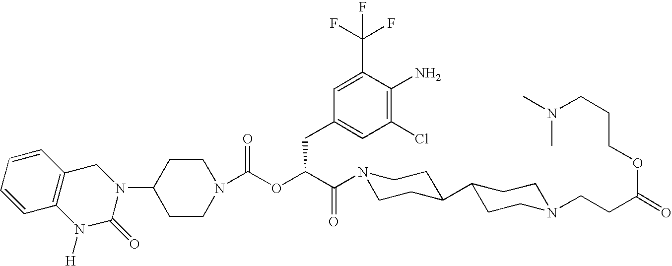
C1(N2CC3=C(N([H])C2=O)C=CC=C3)CCN(C(OC(C(=O)N2CCC(C3CCN(CCC(=O)OCCCN(C)C)CC3)CC2)CC2=CC(Cl)=C(N)C(C(F)(F)F)=C2)=O)CC1
